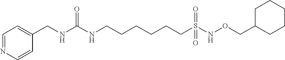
C1=C(CNC(NCCCCCCS(NOCC2CCCCC2)(=O)=O)=O)C=CN=C1
